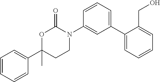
C1(C2=CC=CC=C2CO)=CC=CC(N2C(=O)OC(C3=CC=CC=C3)(C)CC2)=C1
